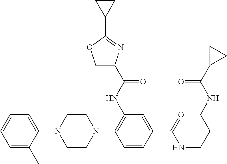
C1(N2CCN(C3=C(NC(C4=COC(C5CC5)=N4)=O)C=C(C(NCCCNC(C4CC4)=O)=O)C=C3)CC2)=CC=CC=C1C
